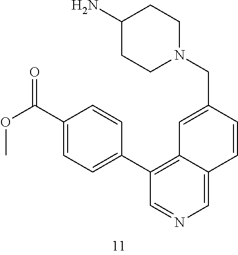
C1(N)CCN(CC2=CC3=C(C4=CC=C(C(OC)=O)C=C4)C=NC=C3C=C2)CC1
